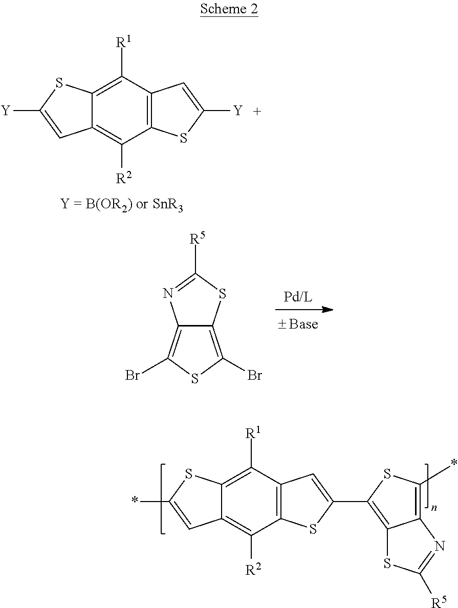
C12=C(C([R1])=C3C(=C1[R2])C=C([Y])S3)C=C([Y])S2.C12=C(Br)SC(Br)=C1SC([R5])=N2.C12=C(C([R1])=C3C(=C1[R2])C=C(*)S3)C=C(C1=C3C(=C(*)S1)N=C([R5])S3)S2
